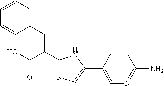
C1=CC=C(CC(C(O)=O)C2=NC=C(C3=CN=C(N)C=C3)N2)C=C1
